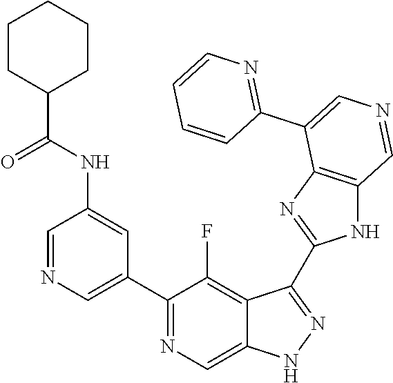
C1(C2=CN=CC(NC(=O)C3CCCCC3)=C2)=NC=C2C(=C1F)C(C1=NC3=C(N1)C=NC=C3C1=NC=CC=C1)=NN2
